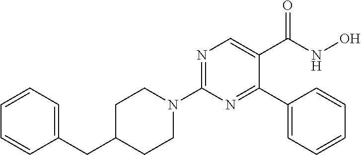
C1(N2CCC(CC3=CC=CC=C3)CC2)=NC=C(C(NO)=O)C(C2=CC=CC=C2)=N1
